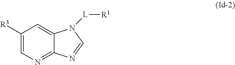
C1([R3])=CN=C2C(=C1)N([L][R1])C=N2
